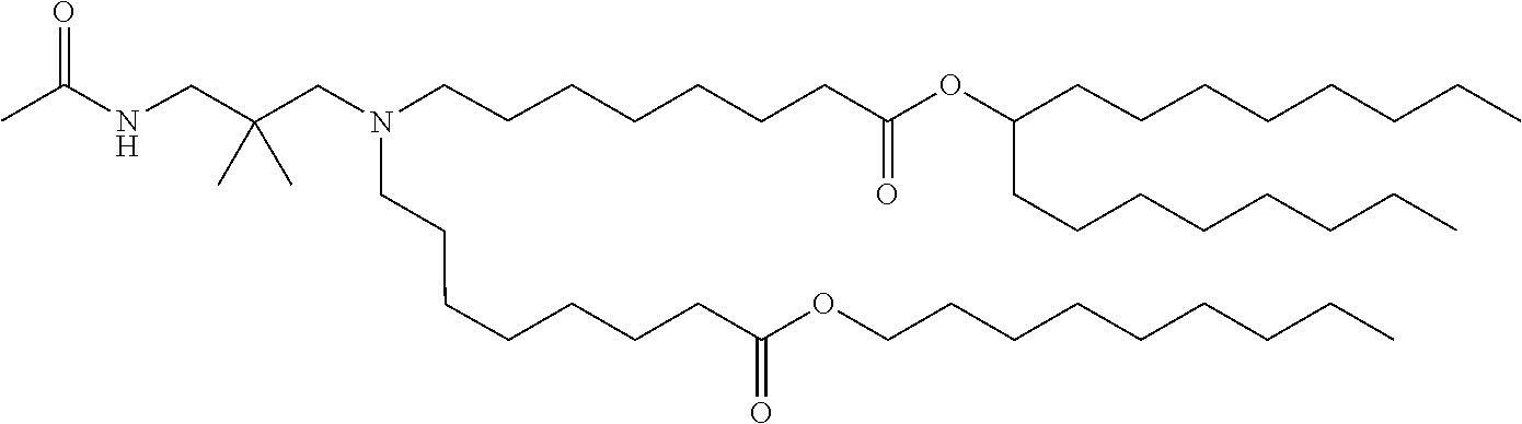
C(CC)CCCCCCOC(CCCCCCCN(CCCCCCCC(=O)OC(CCCCCCCC)CCCCCCCC)CC(C)(C)CNC(=O)C)=O
